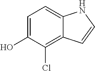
C1=C(O)C(Cl)=C2C(=C1)NC=C2
